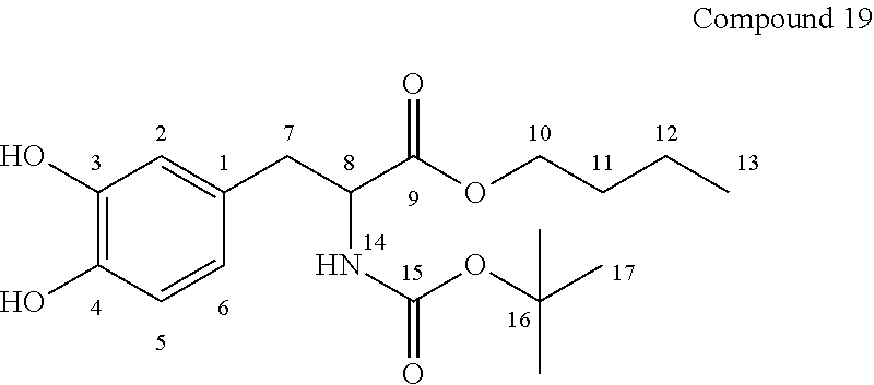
C1(O)=C(O)C=CC(CC(C(OCCCC)=O)NC(OC(C)(C)C)=O)=C1
